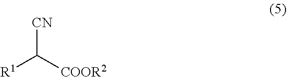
[CN]C([COOR2])[R1]
